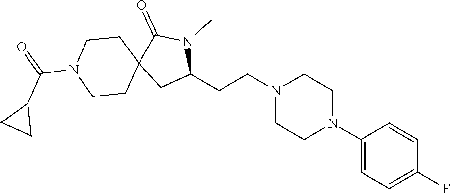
C1(CCN2CCN(C3=CC=C(F)C=C3)CC2)N(C)C(=O)C2(C1)CCN(C(=O)C1CC1)CC2
